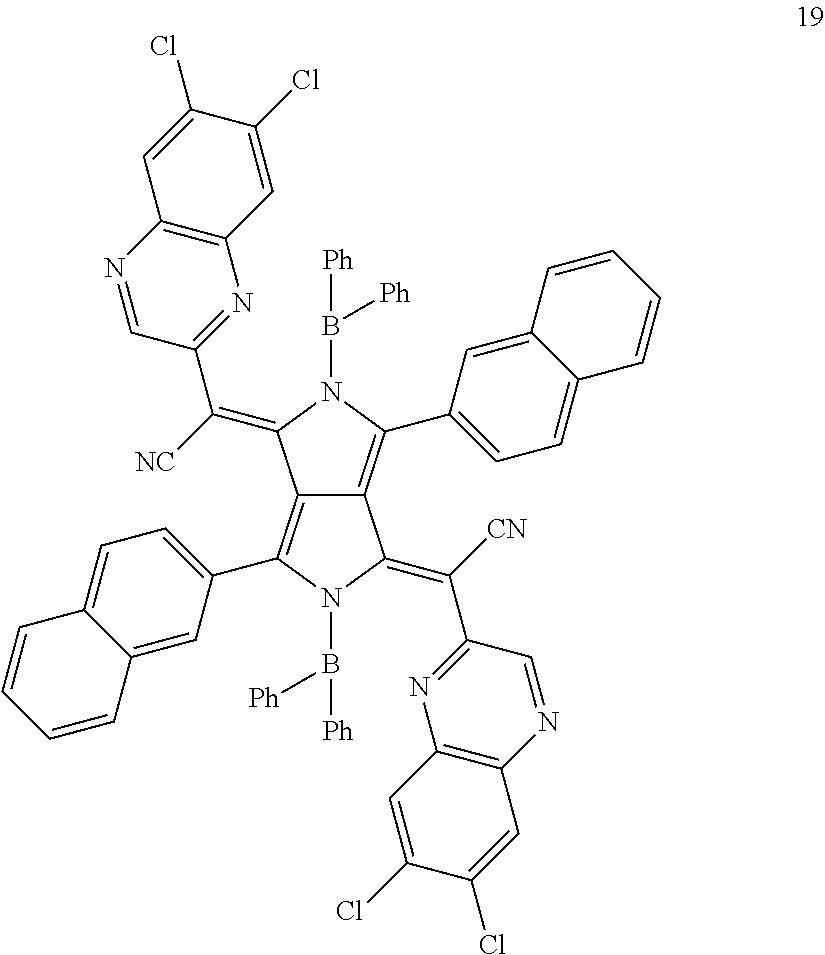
C12=C(C3=CC=C4C(=C3)C=CC=C4)N(B([Ph])[Ph])C(=C(C3=NC4=C(N=C3)C=C(Cl)C(Cl)=C4)[CN])C1=C(C1=CC=C3C(=C1)C=CC=C3)N(B([Ph])[Ph])C2=C([NC])C1=NC2=C(N=C1)C=C(Cl)C(Cl)=C2
